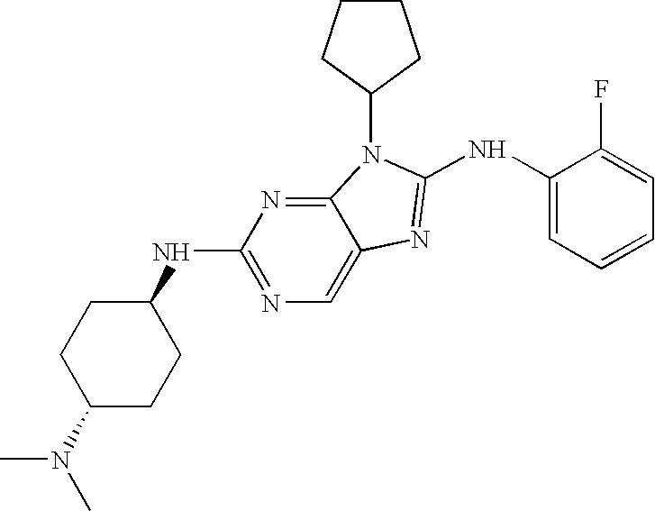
C1C(N(C)C)CCC(NC2=NC=C3C(=N2)N(C2CCCC2)C(NC2=CC=CC=C2F)=N3)C1
